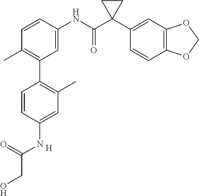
C1=C(NC(C2(C3=CC4=C(C=C3)OCO4)CC2)=O)C=CC(C)=C1C1=C(C)C=C(NC(CO)=O)C=C1.[H]
